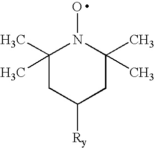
C1(C)(C)CC([Ry])CC(C)(C)N1O
